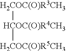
[H2COC(O)R3CH3][HCOC(O)R4CH3][H2COC(O)R5CH3]
